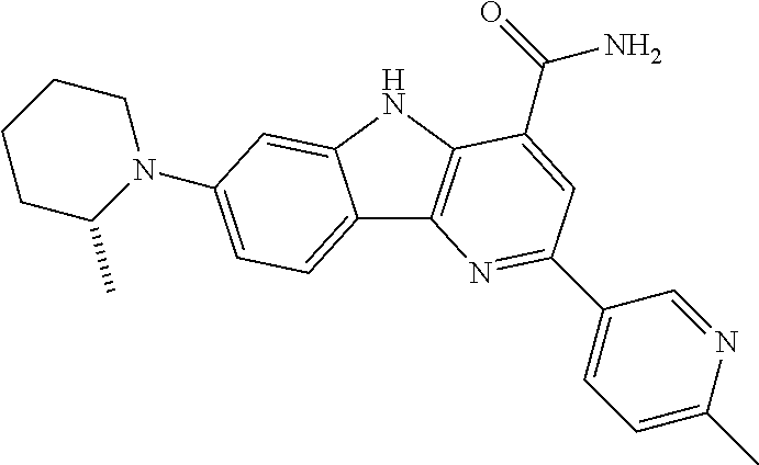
C12=CC=C(N3CCCCC3C)C=C1NC1=C2N=C(C2=CC=C(C)N=C2)C=C1C(=O)N
